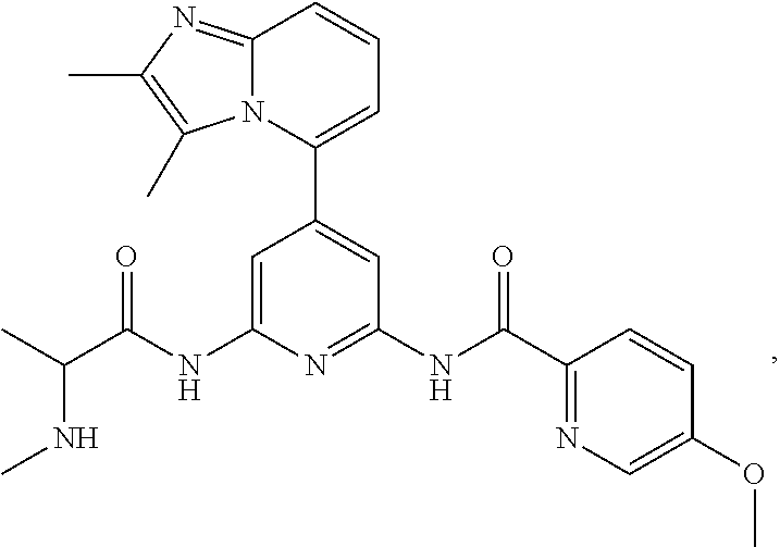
C1=C(NC(C(C)NC)=O)N=C(NC(=O)C2=NC=C(OC)C=C2)C=C1C1=CC=CC2=NC(C)=C(C)N12
